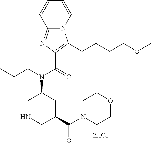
C12=NC(C(N(C3CNCC(C(=O)N4CCOCC4)C3)CC(C)C)=O)=C(CCCCOC)N1C=CC=C2
